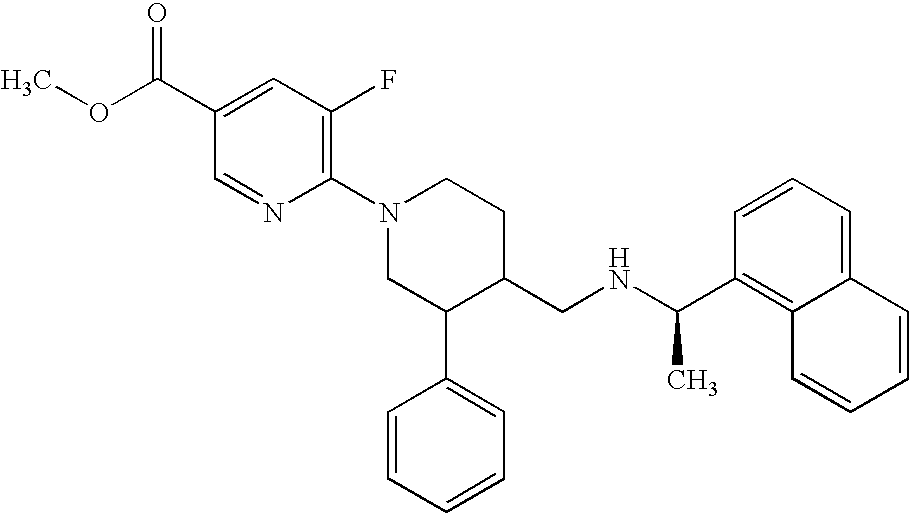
N1(C2=C(F)C=C(C(OC)=O)C=N2)CC(C2=CC=CC=C2)C(CNC(C2=C3C(=CC=C2)C=CC=C3)C)CC1
